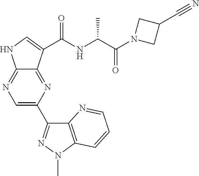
C12=C(N(C)N=C1C1=CN=C3C(=N1)C(C(NC(C(N1CC(C#N)C1)=O)C)=O)=CN3)C=CC=N2
